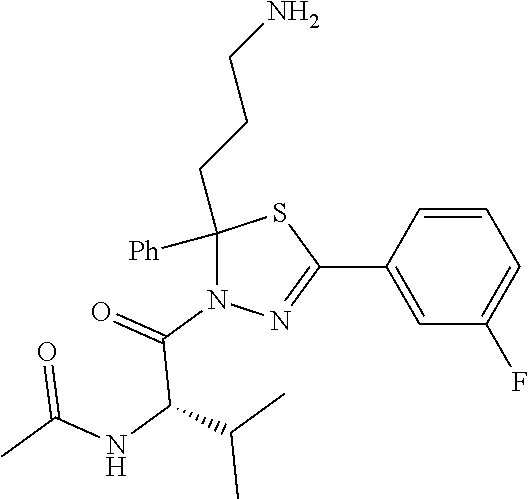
C1([Ph])(CCCN)N(C(=O)C(NC(C)=O)C(C)C)N=C(C2=CC(F)=CC=C2)S1
